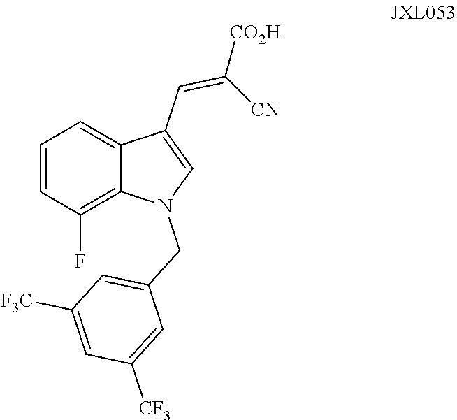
C1=CC(F)=C2C(=C1)C(C=C([CO2H])[CN])=CN2CC1=CC([F3C])=CC([CF3])=C1
